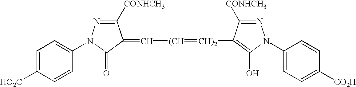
C1([CONHCH3])=NN(C2=CC=C([HO2C])C=C2)C(=O)C1=C[(CH]=[CH)2]C1=C(O)N(C2=CC=C([CO2H])C=C2)N=C1[CONHCH3]
